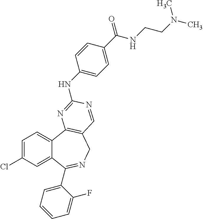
C1=C(Cl)C=C2C(=C1)C1=C(CN=C2C2=CC=CC=C2F)C=NC(NC2=CC=C(C(NCCN(C)C)=O)C=C2)=N1
